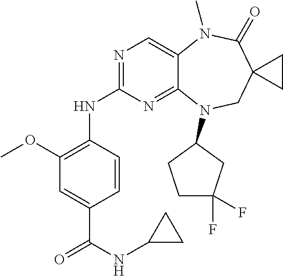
C1=CC(NC2=NC=C3C(=N2)N(C2CC(F)(F)CC2)CC2(C(=O)N3C)CC2)=C(OC)C=C1C(NC1CC1)=O
